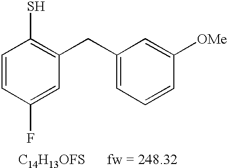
C1=CC(F)=CC(CC2=CC=CC([OMe])=C2)=C1S.[C14H13OFS].[fw = 248.32]
